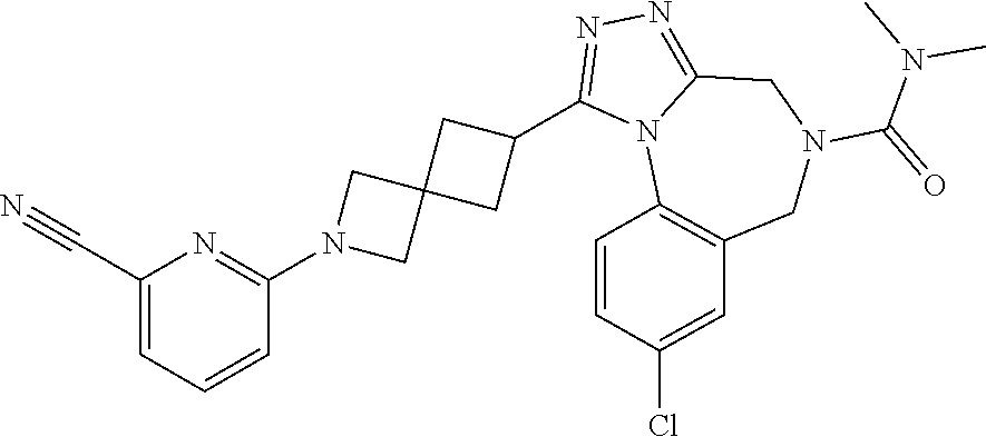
C1(C#N)=CC=CC(N2CC3(C2)CC(C2=NN=C4N2C2=C(CN(C(=O)N(C)C)C4)C=C(Cl)C=C2)C3)=N1
